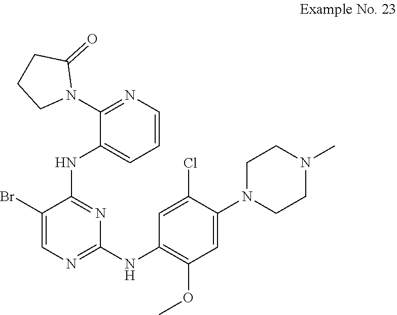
C1CN(C2=CC(OC)=C(NC3=NC=C(Br)C(NC4=CC=CN=C4N4CCCC4=O)=N3)C=C2Cl)CCN1C
